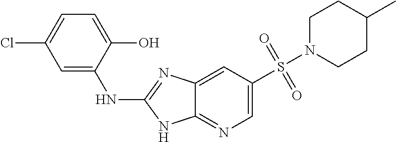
C1N(S(C2=CN=C3C(=C2)N=C(NC2=CC(Cl)=CC=C2O)N3)(=O)=O)CCC(C)C1
